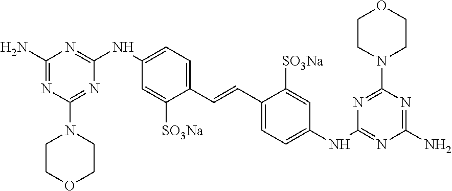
C1(N)=NC(N2CCOCC2)=NC(NC2=CC=C(C=CC3=CC=C(NC4=NC(N)=NC(N5CCOCC5)=N4)C=C3[SO3Na])C([SO3Na])=C2)=N1
